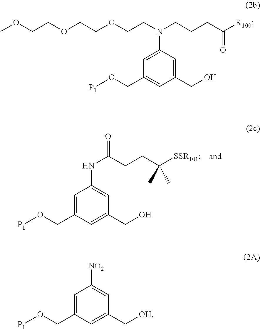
C1=C(CO[P1])C=C(CO)C=C1NC(CCC([SSR101])(C)C)=O.C1=C(N(CCOCCOCCOC)CCCC([R100])=O)C=C(CO)C=C1CO[P1].C1=C(CO[P1])C=C(C[OH])C=C1[NO2]
